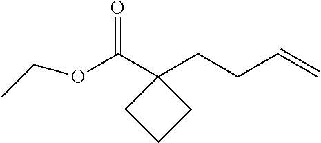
O(C(C1(CCC=C)CCC1)=O)CC
